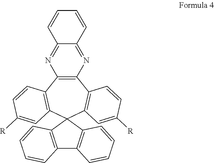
C12=C(C3=C(C=C([R])C=C3)C3(C4=C1C=CC([R])=C4)C1=C(C4=C3C=CC=C4)C=CC=C1)N=C1C(=N2)C=CC=C1
